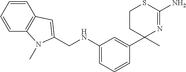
N1=C(N)SCCC1(C)C1=CC(NCC2=CC3=C(C=CC=C3)N2C)=CC=C1
